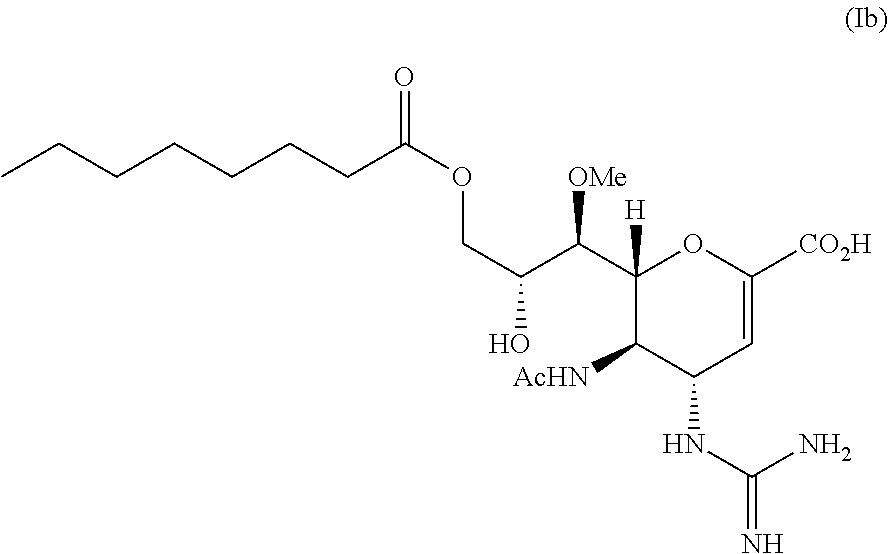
C1(C([OMe])C(O)COC(CCCCCCC)=O)([H])C([AcHN])C(NC(=N)N)C=C([CO2H])O1
